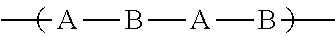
C[A]B[A]BC
